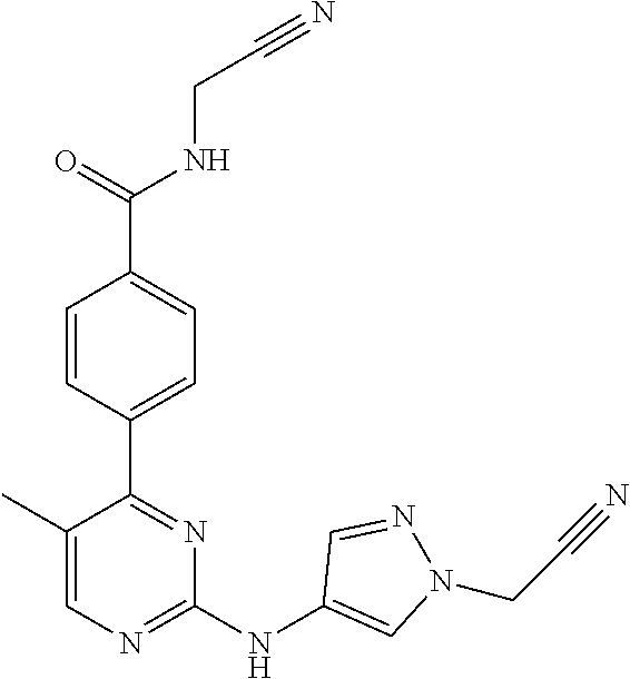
C(CNC(C1=CC=C(C2=NC(NC3=CN(CC#N)N=C3)=NC=C2C)C=C1)=O)#N
